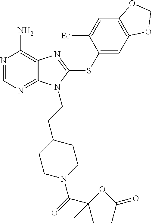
N1=CN=C2C(=C1N)N=C(SC1=CC3=C(C=C1Br)OCO3)N2CCC1CCN(C(=O)C(OC(=O)C)(C)C)CC1
